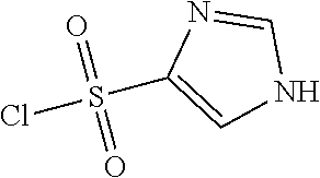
ClS(C1=CNC=N1)(=O)=O
